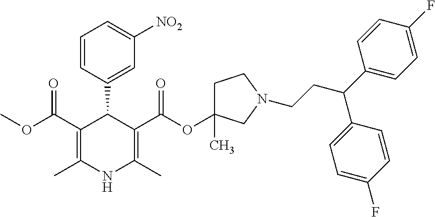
C1=CC(C2C(C(=O)OC)=C(C)NC(C)=C2C(=O)OC2(C)CCN(CCC(C3=CC=C(F)C=C3)C3=CC=C(F)C=C3)C2)=CC([NO2])=C1
